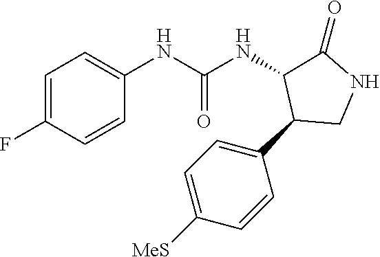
C1=C(F)C=CC(NC(NC2C(=O)NCC2C2=CC=C([MeS])C=C2)=O)=C1
